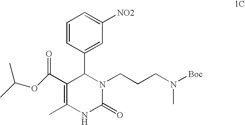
C1(C(OC(C)C)=O)=C(C)NC(=O)N(CCCN(C)[Boc])C1C1=CC([NO2])=CC=C1
